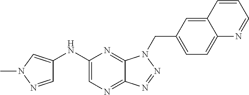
C1(NC2=CN(C)N=C2)=CN=C2C(=N1)N(CC1=CC=C3C(=C1)C=CC=N3)N=N2
